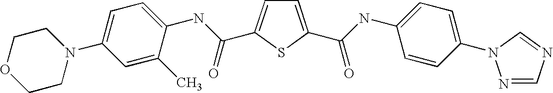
C1=C(C(=O)NC2=CC=C(N3N=CN=C3)C=C2)SC(C(NC2=CC=C(N3CCOCC3)C=C2C)=O)=C1
